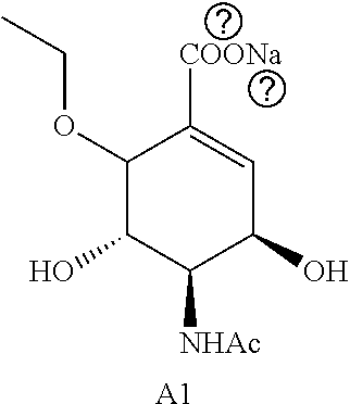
C1(OCC)C(O)C([NHAc])C(O)C=C1[COONa].[A1]
